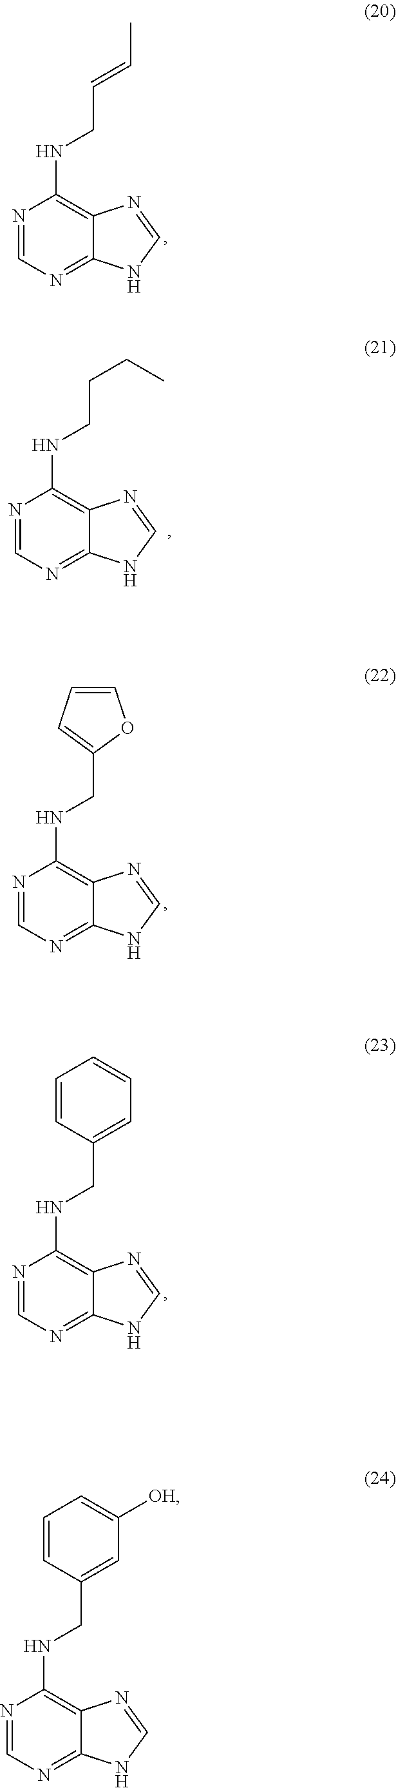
N1=CN=C2C(=C1NCC=CC)N=CN2.N1=CN=C2C(=C1NCCCC)N=CN2.N1=CN=C2C(=C1NCC1=CC=CO1)N=CN2.N1=CN=C2C(=C1NCC1=CC=CC=C1)N=CN2.N1=CN=C2C(=C1NCC1=CC([OH])=CC=C1)N=CN2
